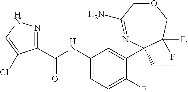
C1(C(NC2=CC=C(F)C(C3(CC)N=C(N)COCC3(F)F)=C2)=O)=NNC=C1Cl
